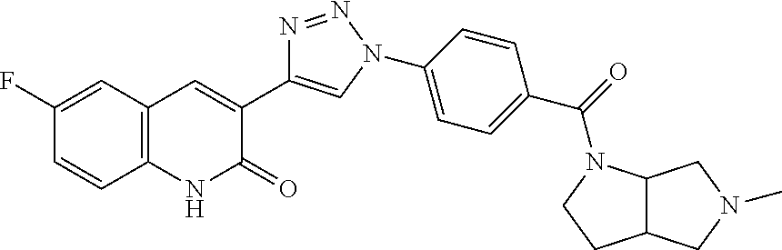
C12=C(C=C(F)C=C1)C=C(C1=CN(C3=CC=C(C(=O)N4C5C(CC4)CN(C)C5)C=C3)N=N1)C(=O)N2
